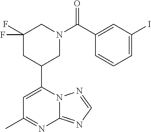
N12C(=NC=N1)N=C(C)C=C2C1CN(C(=O)C2=CC(I)=CC=C2)CC(F)(F)C1
